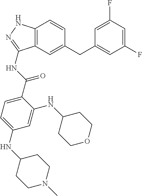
C12=C(C=C(CC3=CC(F)=CC(F)=C3)C=C1)C(NC(C1=CC=C(NC3CCN(C)CC3)C=C1NC1CCOCC1)=O)=NN2
